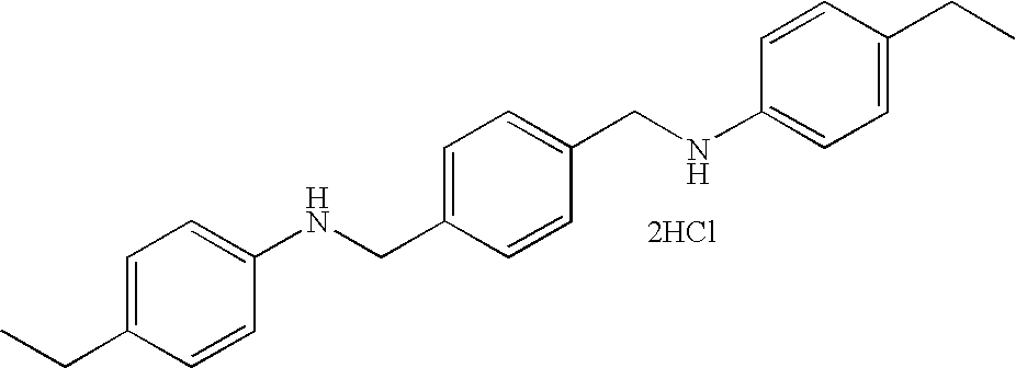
C1=C(CC)C=CC(NCC2=CC=C(CNC3=CC=C(CC)C=C3)C=C2)=C1.[2HCl]
